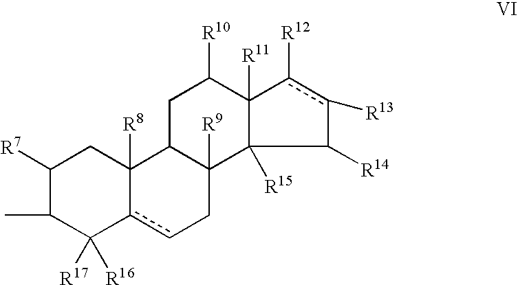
C1([R17])([R16])c2cCC3([R9])C(C2([R8])CC([R7])C1C)CC([R10])C1([R11])c([R12])c([R13])C([R14])C31[R15]
